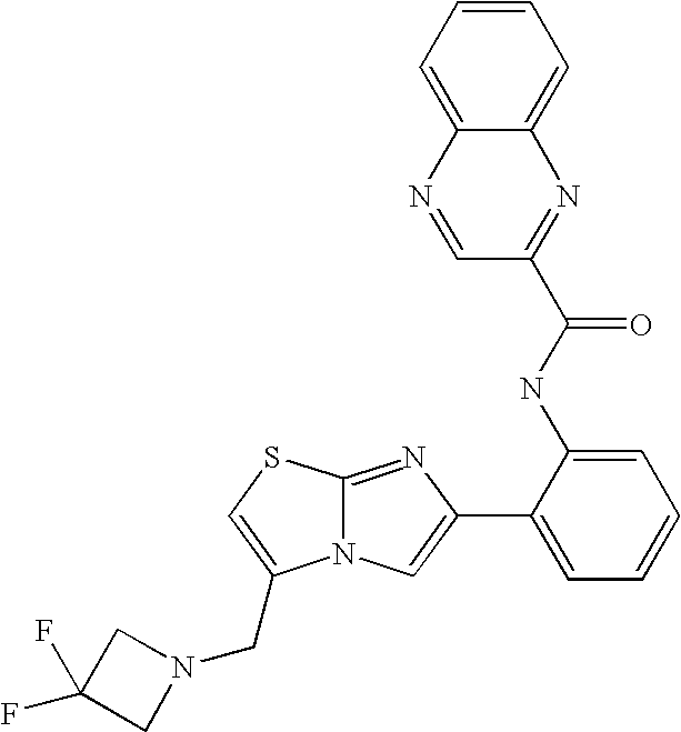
N12C(=NC(C3=CC=CC=C3NC(C3=NC4=CC=CC=C4N=C3)=O)=C1)SC=C2CN1CC(F)(F)C1
